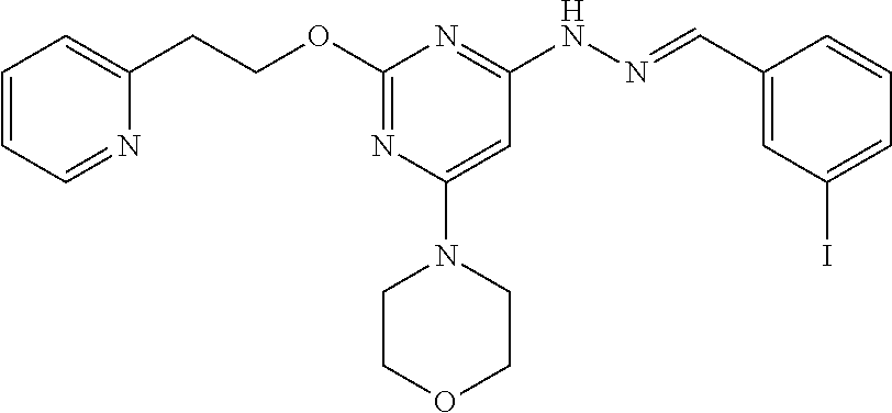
O(C1=NC(N2CCOCC2)=CC(NN=CC2=CC(I)=CC=C2)=N1)CCC1=CC=CC=N1
